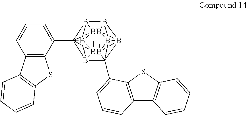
C12=C(C3=C(S1)C=CC=C3)C=CC=C2C1234B56B78B9%10%11B7%12B897B%10%12C%117(C7=CC=CC8=C7SC7=C8C=CC=C7)B17B521B63B471
